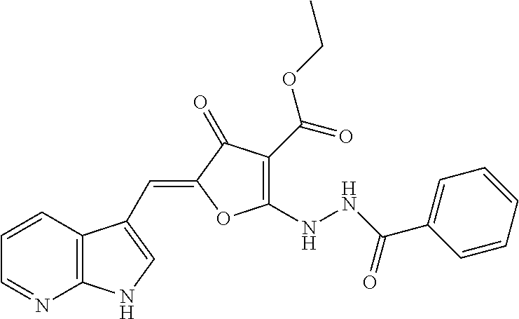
C12=C(C=CC=N1)C(C=C1OC(NNC(C3=CC=CC=C3)=O)=C(C(OCC)=O)C1=O)=CN2
